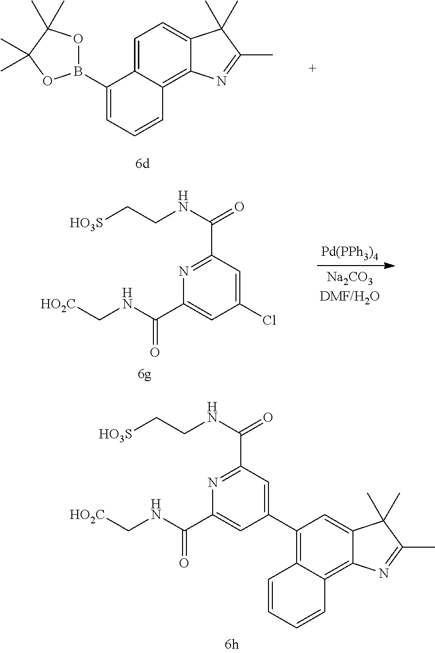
B1(C2=CC=CC3=C4C(=CC=C23)C(C)(C)C(C)=N4)OC(C)(C)C(C)(C)O1.[HO3S]CCNC(=O)C1=NC(C(NC[HO2C])=O)=CC(C2=C3C(=C4C(=C2)C(C)(C)C(C)=N4)C=CC=C3)=C1.[HO3S]CCNC(=O)C1=NC(C(NC[HO2C])=O)=CC(Cl)=C1.[Pd(PPh3)4]
